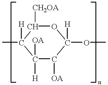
C1(C)([H])C([H])([OA])C([OA])C(OC)([H])OC1[CH2OA]
